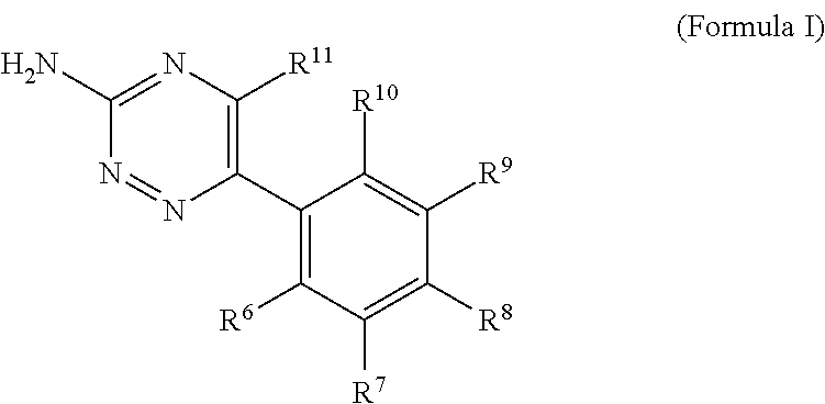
C1(C2=C([R6])C([R7])=C([R8])C([R9])=C2[R10])=C([R11])N=C(N)N=N1
